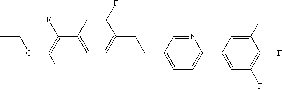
C(=C(F)OCC)(F)C1=CC=C(CCC2=CC=C(C3=CC(F)=C(F)C(F)=C3)N=C2)C(F)=C1
